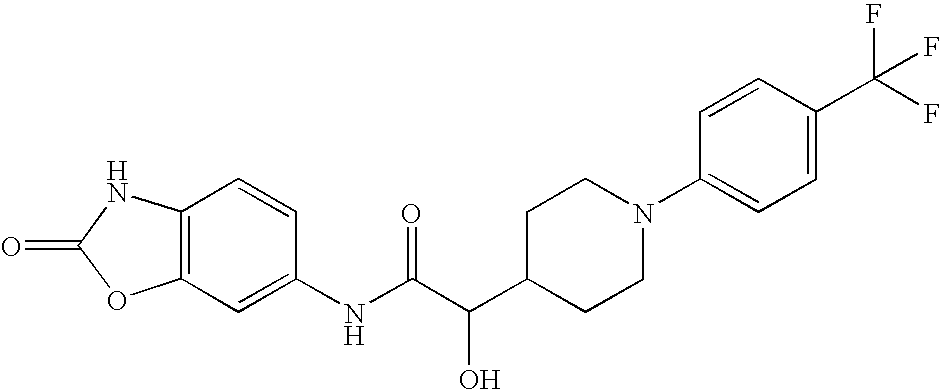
C1(NC(C(C2CCN(C3=CC=C(C(F)(F)F)C=C3)CC2)O)=O)=CC2=C(C=C1)NC(=O)O2
